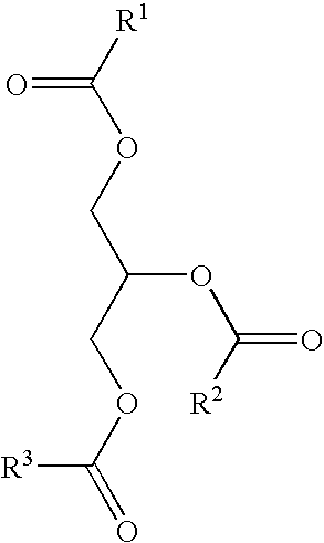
C(OC(=O)[R2])(COC(=O)[R3])COC([R1])=O
